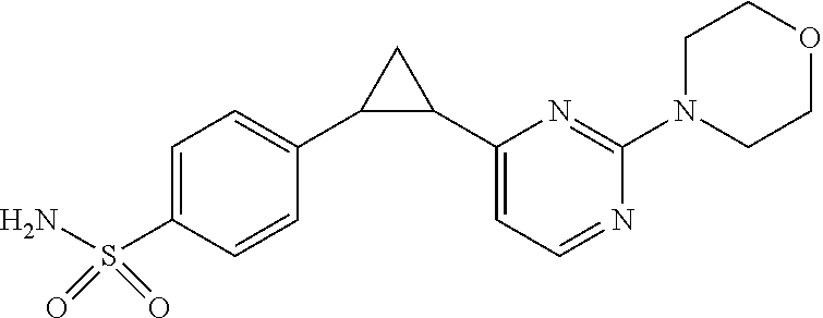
C1=C(S(N)(=O)=O)C=CC(C2C(C3=CC=NC(N4CCOCC4)=N3)C2)=C1
